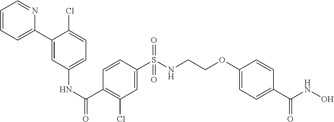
C(COC1=CC=C(C(NO)=O)C=C1)NS(=O)(C1=CC(Cl)=C(C(=O)NC2=CC=C(Cl)C(C3=CC=CC=N3)=C2)C=C1)=O
